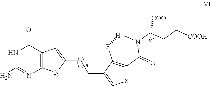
N1C(N)=NC2=C(C1=O)C=C(CCC1=CSC(C(=O)N(C(CC[COOH])[COOH])C)=C1F[H])N2
